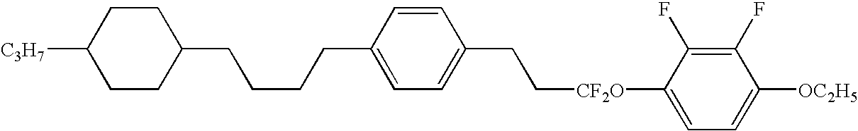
C([CF2O]C1=CC=C([OC2H5])C(F)=C1F)CC1=CC=C(CCCCC2CCC([C3H7])CC2)C=C1
